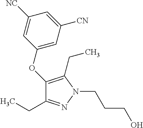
C1(OC2=CC([CN])=CC([NC])=C2)=C(CC)N(CCCO)N=C1CC
